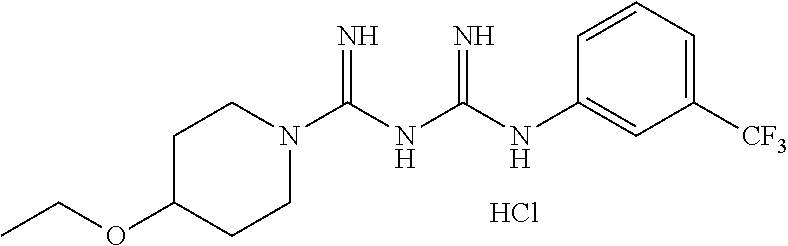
Cl.C1(NC(NC(N2CCC(OCC)CC2)=N)=N)=CC([CF3])=CC=C1
